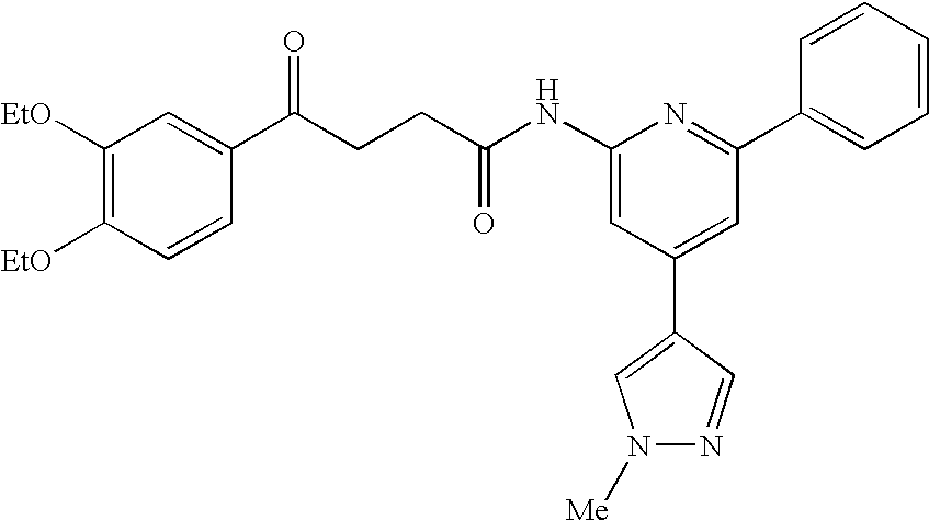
C1(NC(CCC(C2=CC([EtO])=C([EtO])C=C2)=O)=O)=CC(C2=CN([Me])N=C2)=CC(C2=CC=CC=C2)=N1
